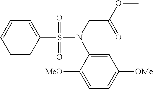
C1=CC(S(N(CC(OC)=O)C2=CC([OMe])=CC=C2[MeO])(=O)=O)=CC=C1
